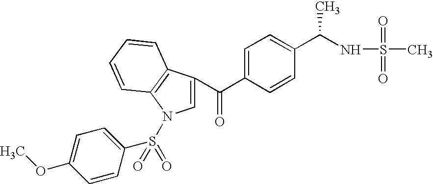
C1=C(C(=O)C2=CN(S(C3=CC=C(OC)C=C3)(=O)=O)C3=C2C=CC=C3)C=CC(C(NS(C)(=O)=O)C)=C1
